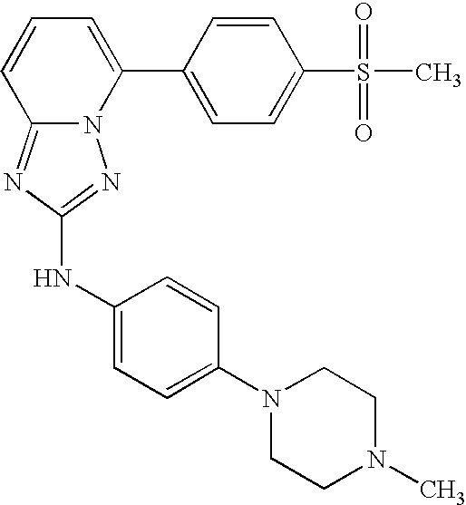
N12C(=NC(NC3=CC=C(N4CCN(C)CC4)C=C3)=N1)C=CC=C2C1=CC=C(S(=O)(=O)C)C=C1
